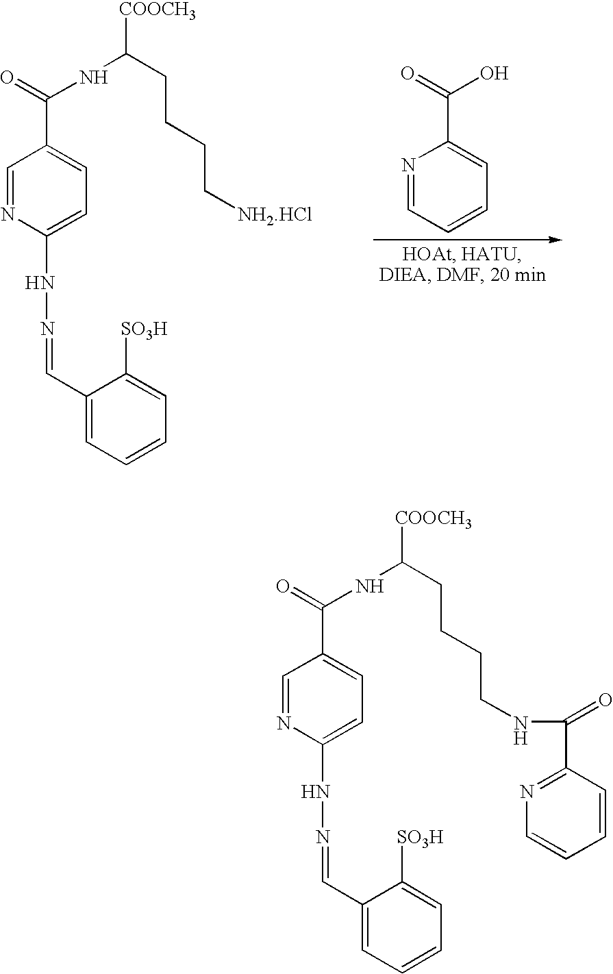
N1=CC=CC=C1C(=O)O.C1(C=NNC2=CC=C(C(=O)NC(CCCC[NH2.HCl])[COOCH3])C=N2)=CC=CC=C1[SO3H].C1(C=NNC2=CC=C(C(=O)NC(CCCCNC(C3=NC=CC=C3)=O)[COOCH3])C=N2)=CC=CC=C1[SO3H]
